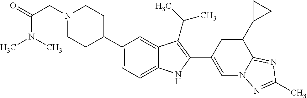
N1(CC(=O)N(C)C)CCC(C2=CC=C3C(=C2)C(C(C)C)=C(C2=CN4C(=NC(C)=N4)C(C4CC4)=C2)N3)CC1
